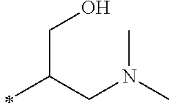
C(C)(CO)CN(C)C
